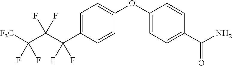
C1=C(C(C(C([F3C])(F)F)(F)F)(F)F)C=CC(OC2=CC=C(C(N)=O)C=C2)=C1
